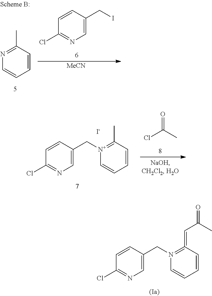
C1=C(CI)C=CC(Cl)=N1.C1=CC(C)=NC=C1.[MeCN].C1=CC(C)=[N+](CC2=CN=C(Cl)C=C2)C=C1.[I-].ClC(C)=O.C1=CC(=CC(C)=O)=N(CC2=CN=C(Cl)C=C2)C=C1
